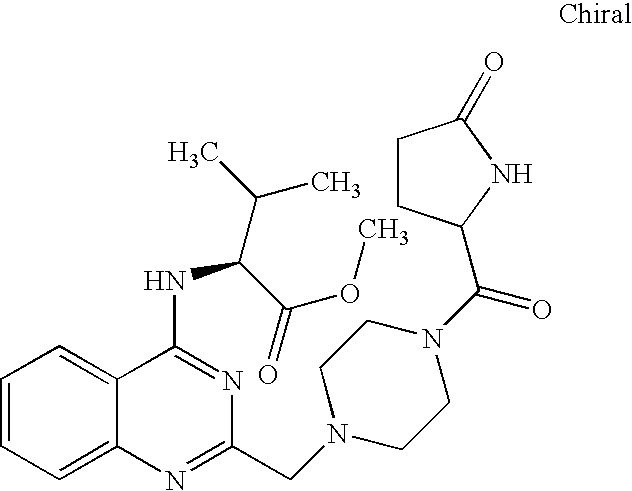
C1=CC=C2C(=C1)C(NC(C(C)C)C(=O)OC)=NC(CN1CCN(C(=O)C3CCC(=O)N3)CC1)=N2
